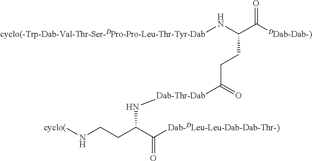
[cyclo(-Trp-Dab-Val-Thr-Ser-DPro-Pro-Leu-Thr-Tyr-Dab]NC(C([DDab-Dab-)])=O)CCC([Dab-Thr-Dab]NC(CCN[cyclo(])C([Dab-DLeu-Leu-Dab-Dab-Thr-)])=O)=O
